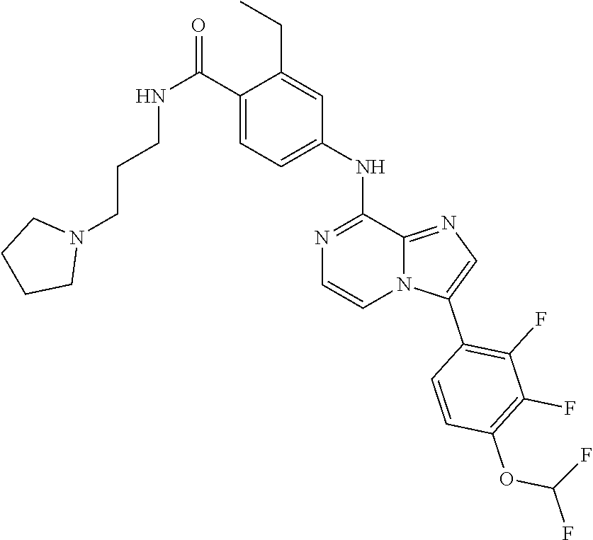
C1=CN=C(NC2=CC=C(C(NCCCN3CCCC3)=O)C(CC)=C2)C2=NC=C(C3=C(F)C(F)=C(OC(F)F)C=C3)N12
